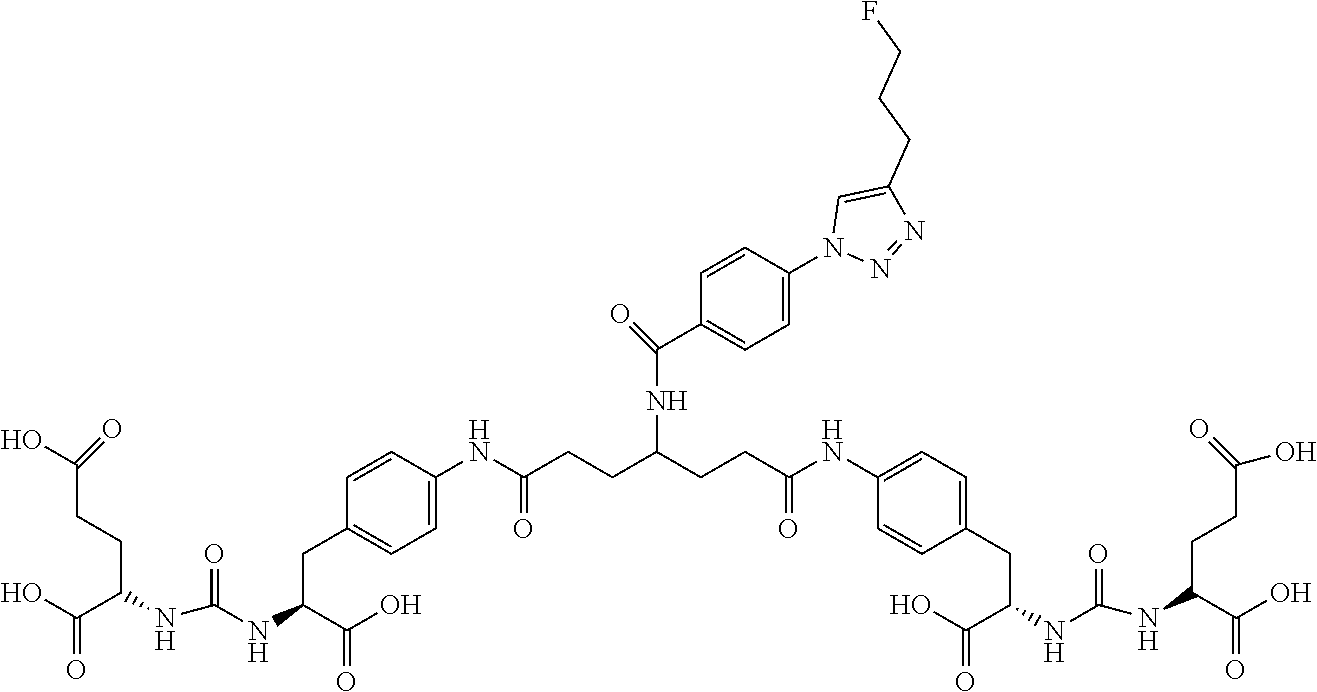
OC(CCC(NC(NC(C(O)=O)CC1=CC=C(NC(CCC(CCC(NC2=CC=C(CC(C(O)=O)NC(=O)NC(C(O)=O)CCC(O)=O)C=C2)=O)NC(=O)C2=CC=C(N3N=NC(CCCF)=C3)C=C2)=O)C=C1)=O)C(O)=O)=O
